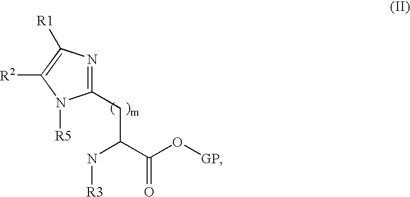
C1(CC(C(O[GP])=O)N[R3])=NC([R1])=C([R2])N1[R5]
